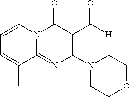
N1(C2=C(C([H])=O)C(=O)N3C(=N2)C(C)=CC=C3)CCOCC1
